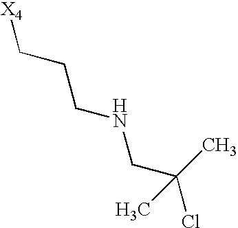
[X4]CCCNCC(Cl)(C)C
